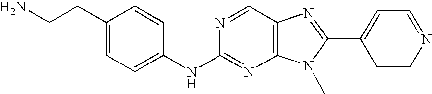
C1(CCN)=CC=C(NC2=NC3=C(C=N2)N=C(C2=CC=NC=C2)N3C)C=C1
